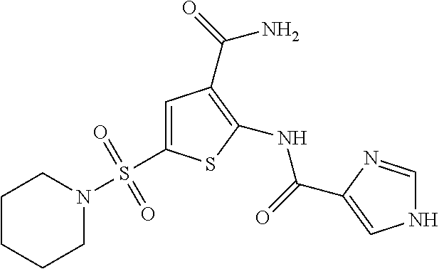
C1=C(S(N2CCCCC2)(=O)=O)SC(NC(=O)C2=CNC=N2)=C1C(=O)N
